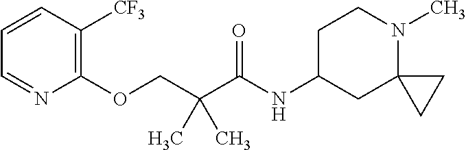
C1=CC([CF3])=C(OCC(C(NC2CC3(N(C)CC2)CC3)=O)(C)C)N=C1
